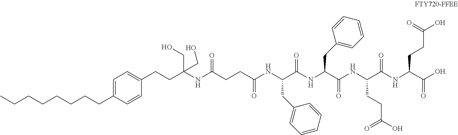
C1=C(CCCCCCCC)C=CC(CCC(NC(CCC(NC(C(NC(C(NC(C(NC(C([OH])=O)CCC(O)=O)=O)CCC(=O)O)=O)CC2=CC=CC=C2)=O)CC2=CC=CC=C2)=O)=O)(CO)CO)=C1
